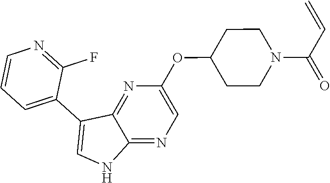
O(C1CCN(C(C=C)=O)CC1)C1=CN=C2C(=N1)C(C1=CC=CN=C1F)=CN2
